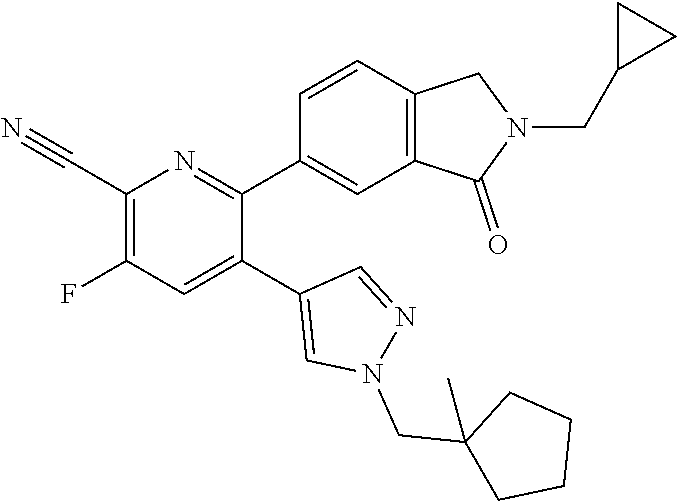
C1(C#N)=C(F)C=C(C2=CN(CC3(C)CCCC3)N=C2)C(C2=CC3=C(C=C2)CN(CC2CC2)C3=O)=N1
